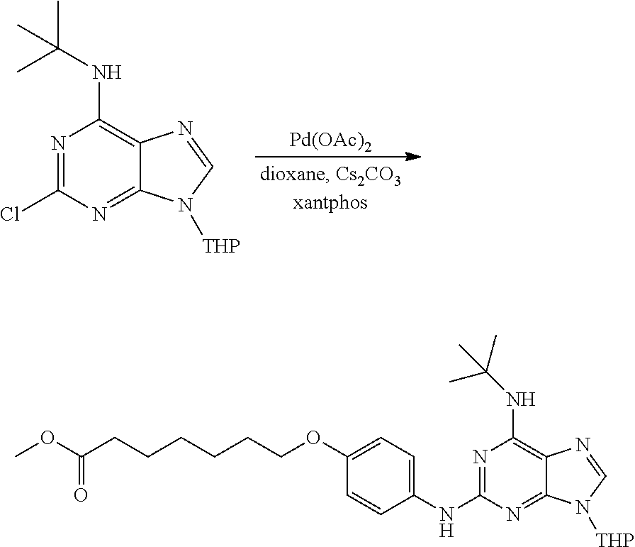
[Pd(OAc)2].N1=C(Cl)N=C2C(=C1NC(C)(C)C)N=CN2[THP].N1=C(NC2=CC=C(OCCCCCCC(OC)=O)C=C2)N=C2C(=C1NC(C)(C)C)N=CN2[THP]
